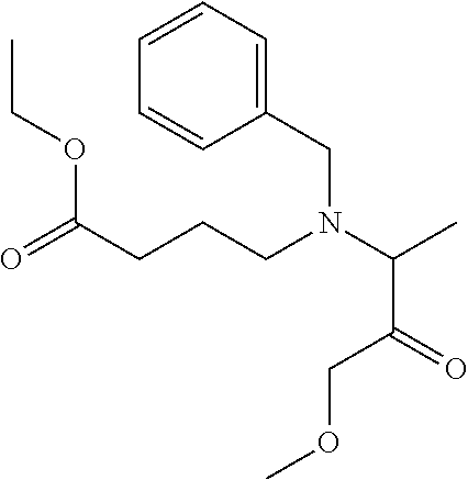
C1(CN(C(C)C(=O)COC)CCCC(=O)OCC)=CC=CC=C1
